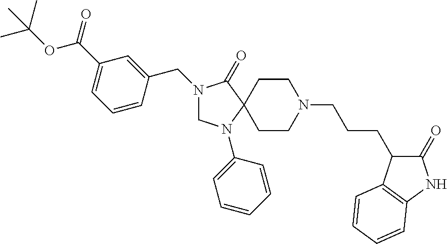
C1N(C2=CC=CC=C2)C2(C(=O)N1CC1=CC(C(OC(C)(C)C)=O)=CC=C1)CCN(CCCC1C(=O)NC3=C1C=CC=C3)CC2
